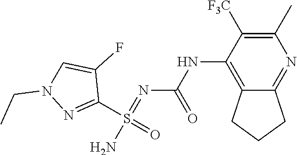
N1(CC)N=C(S(N)(=NC(NC2=C3CCCC3=NC(C)=C2[F3C])=O)=O)C(F)=C1
